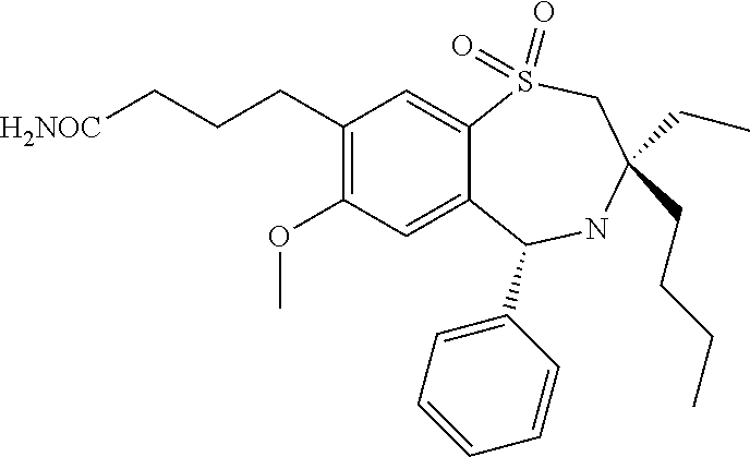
C(CCC1=C(OC)C=C2C(=C1)S(=O)(=O)CC(CCCC)(CC)NC2C1=CC=CC=C1)[H2NOC]
